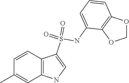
C1=CC2=C(C=C1C)NC=C2S(=O)(NC1=CC=CC2=C1OCO2)=O
